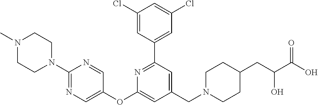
C1(Cl)=CC(C2=NC(OC3=CN=C(N4CCN(C)CC4)N=C3)=CC(CN3CCC(CC(C(=O)O)O)CC3)=C2)=CC(Cl)=C1
